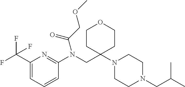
C1(N(CC2(N3CCN(CC(C)C)CC3)CCOCC2)C(=O)COC)=NC(C(F)(F)F)=CC=C1
